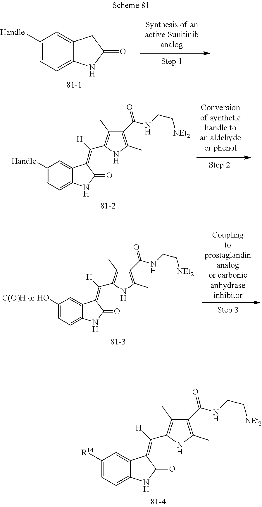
C1([Handle])=CC=C2C(=C1)CC(=O)N2.C1([Handle])=CC=C2C(=C1)C(=C([H])C1=C(C)C(C(=O)NCC[NEt2])=C(C)N1)C(=O)N2.C1([C(O)H or HO])=CC=C2C(=C1)C(=C([H])C1=C(C)C(C(=O)NCC[NEt2])=C(C)N1)C(=O)N2.C1([R14])=CC=C2C(=C1)C(=C([H])C1=C(C)C(C(=O)NCC[NEt2])=C(C)N1)C(=O)N2
